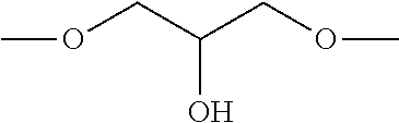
O(CC(COC)O)C
